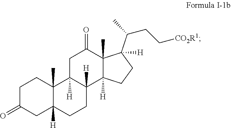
C1C(=O)CC2([H])C(C)(C1)C1([H])C([H])(CC2)C2([H])C(C)(C(=O)C1)C(C(CC[CO2R1])C)([H])CC2
